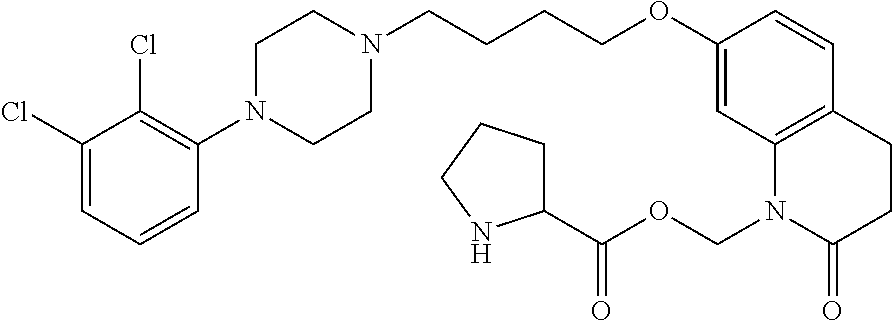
C1(Cl)=CC=CC(N2CCN(CCCCOC3=CC4=C(C=C3)CCC(=O)N4COC(C3CCCN3)=O)CC2)=C1Cl
